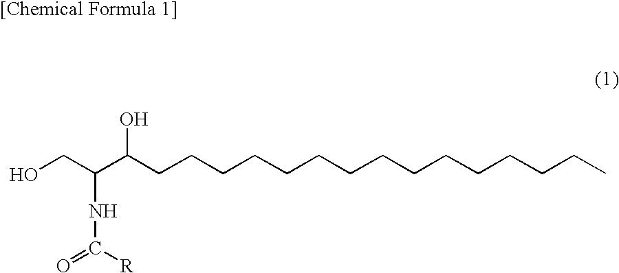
OCC(C(CCCCCCCCCCCCCCC)O)NC(=O)[R]
